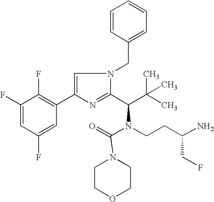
C1=CC(CN2C=C(C3=C(F)C(F)=CC(F)=C3)N=C2C(C(C)(C)C)N(CCC(N)CF)C(=O)N2CCOCC2)=CC=C1
